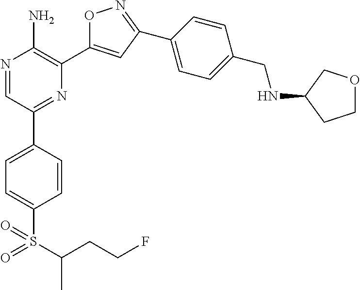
N1=CC(C2=CC=C(S(C(CCF)C)(=O)=O)C=C2)=NC(C2=CC(C3=CC=C(CNC4CCOC4)C=C3)=NO2)=C1N
